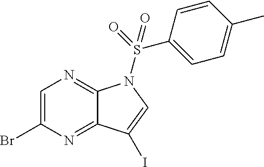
C1=C(Br)N=C2C(=N1)N(S(C1=CC=C(C)C=C1)(=O)=O)C=C2I
